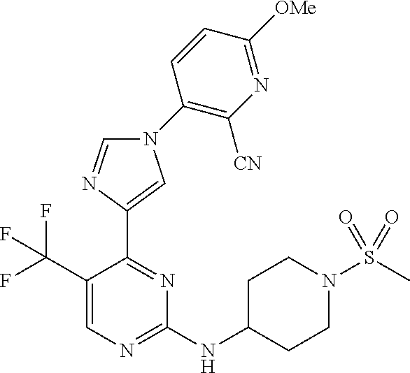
C1(NC2CCN(S(C)(=O)=O)CC2)=NC=C(C(F)(F)F)C(C2=CN(C3=C([CN])N=C([OMe])C=C3)C=N2)=N1
